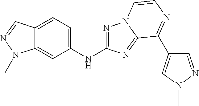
N1=C(NC2=CC=C3C(=C2)N(C)N=C3)N=C2N1C=CN=C2C1=CN(C)N=C1
